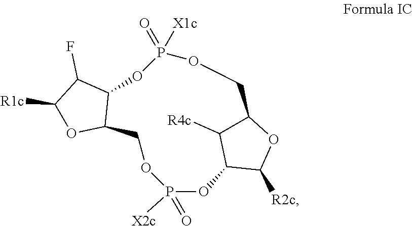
[R2c]C1OC2C([R4c])C1OP(=O)([X2c])OCC1C(OP(=O)([X1c])OC2)C(F)C([R1c])O1
